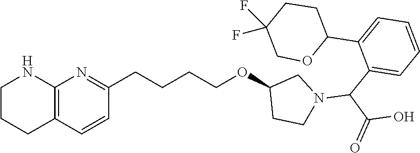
C1=C(C2CCC(F)(F)CO2)C(C(N2CC(OCCCCC3=NC4=C(C=C3)CCCN4)CC2)C(=O)O)=CC=C1
